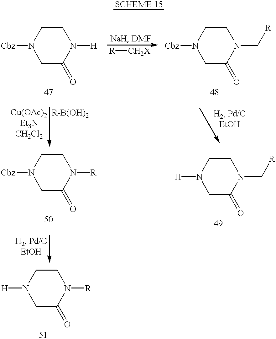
[Cbz]N1CC(=O)N([H])CC1.[CH2X][R].[Cbz]N1CC(=O)N(C[R])CC1.N1([H])CC(=O)N(C[R])CC1.[Cbz]N1CC(=O)N([R])CC1.N1([H])CC(=O)N([R])CC1
